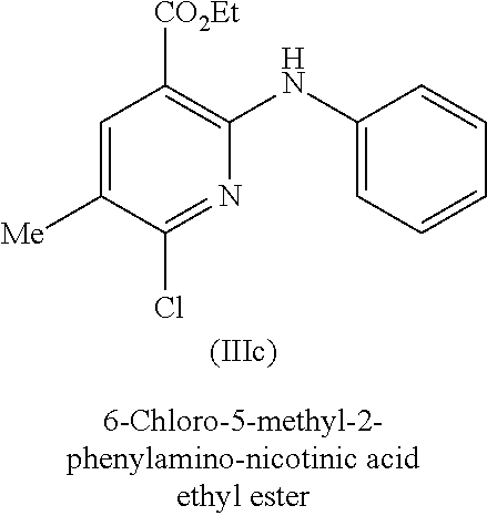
C1=C([Me])C(Cl)=NC(NC2=CC=CC=C2)=C1[CO2Et]
